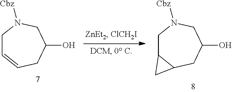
C1C=CCC(O)CN1[Cbz].C1C2C(CC(O)CN1[Cbz])C2
